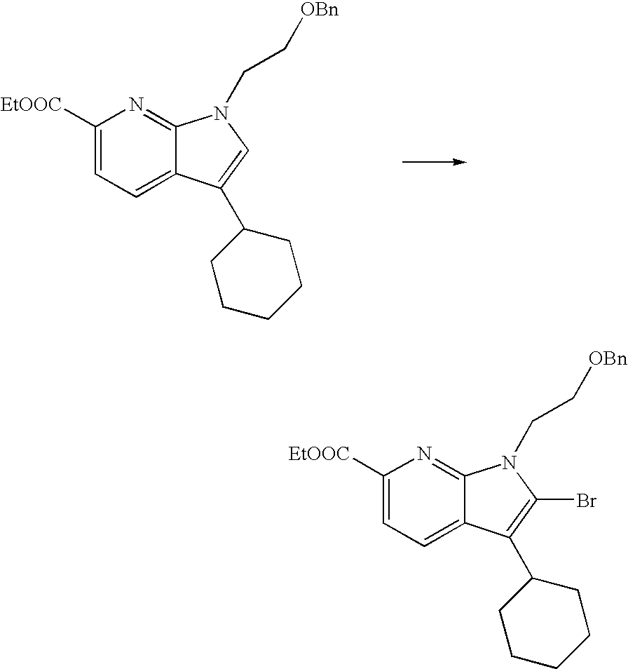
C1([EtOOC])=CC=C2C(=N1)N(CC[OBn])C=C2C1CCCCC1.C1([EtOOC])=CC=C2C(=N1)N(CC[OBn])C(Br)=C2C1CCCCC1
